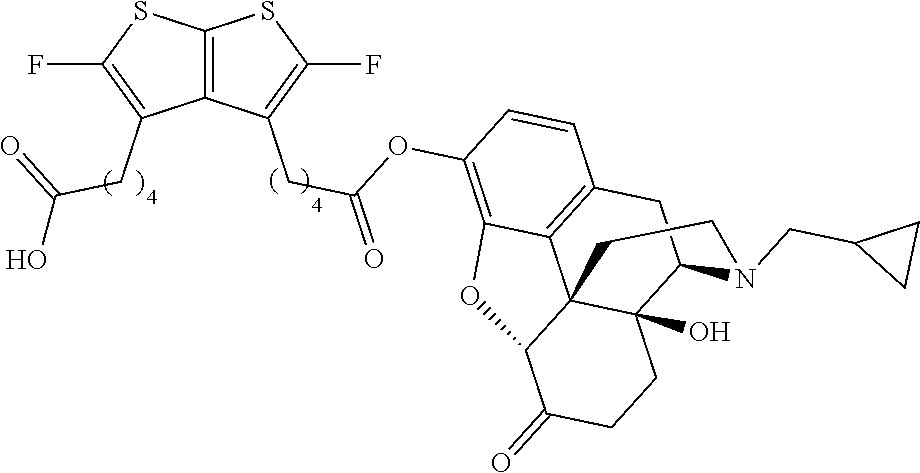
FC1=C(CC(=O)O)C2=C(S1)SC(F)=C2CC(OC1=C2C3=C(C=C1)CC1C4(O)C3(C(C(=O)CC4)O2)CCN1CC1CC1)=O
